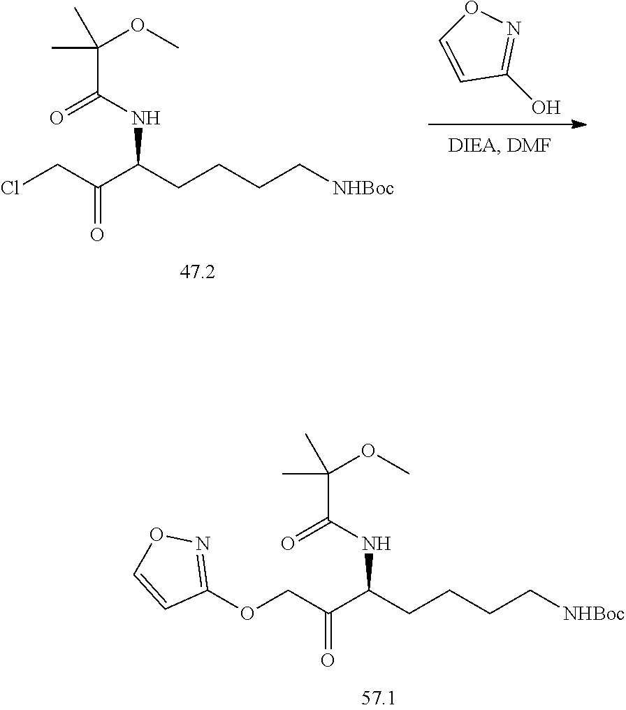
C(C(NC(C(COC1=NOC=C1)=O)CCCC[NHBoc])=O)(C)(C)OC.C1(O)=NOC=C1.C(C(NC(C(CCl)=O)CCCC[NHBoc])=O)(C)(C)OC
